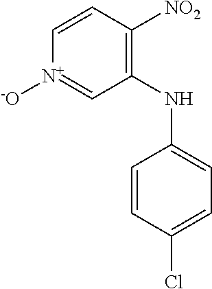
C1=CC(Cl)=CC=C1NC1=C([NO2])C=C[N+]([-O])=C1
